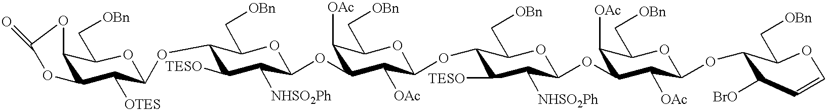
C12C(C([OTES])C(OC3C([TESO])C([NHSO2Ph])C(OC4C([OAc])C(C[OBn])OC(OC5C([TESO])C([NHSO2Ph])C(OC6C([OAc])C(C[OBn])OC(OC7C(C[OBn])OC=CC7[BrO])C6[OAc])OC5C[OBn])C4[OAc])OC3C[OBn])OC1C[OBn])OC(=O)O2
